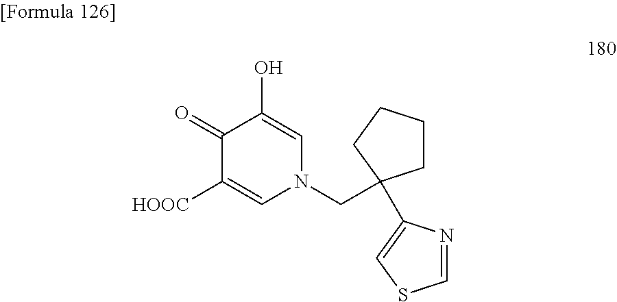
C1(=O)C([HOOC])=CN(CC2(C3=CSC=N3)CCCC2)C=C1O
